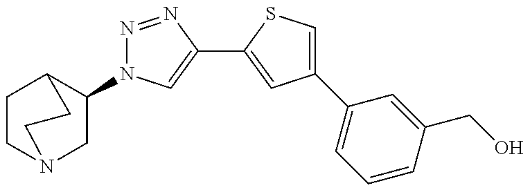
C1(N2N=NC(C3=CC(C4=CC=CC(CO)=C4)=CS3)=C2)CN2CCC1CC2
